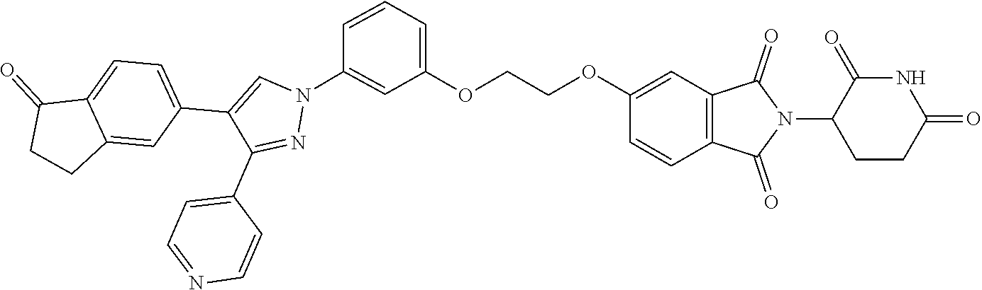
C1=C2C(=CC(C3=CN(C4=CC(OCCOC5=CC6=C(C=C5)C(=O)N(C5CCC(=O)NC5=O)C6=O)=CC=C4)N=C3C3=CC=NC=C3)=C1)CCC2=O
